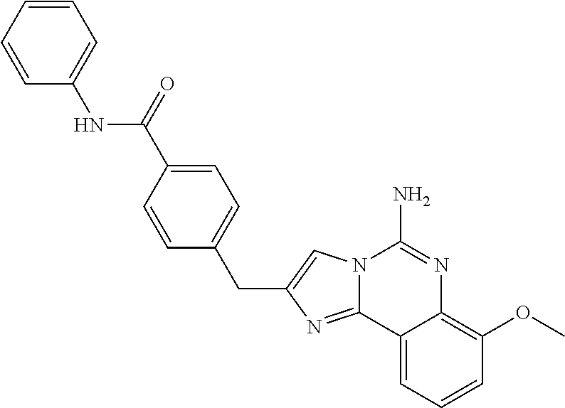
C(C1=CN2C(=N1)C1=CC=CC(OC)=C1N=C2N)C1=CC=C(C(=O)NC2=CC=CC=C2)C=C1
